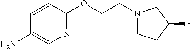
C1(N)=CN=C(OCCN2CCC(F)C2)C=C1
